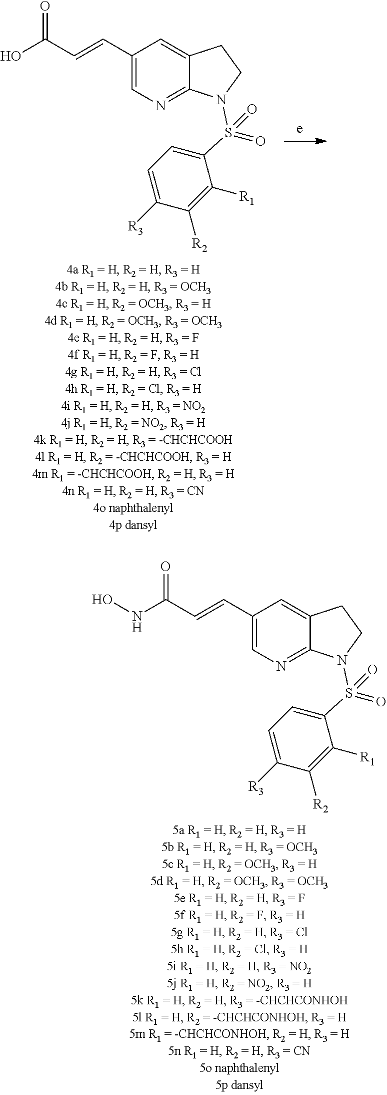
C12=CC(C=CC(O)=O)=CN=C1N(S(C1=CC=C([R3])C([R2])=C1[R1])(=O)=O)CC2.C12=CC(C=CC(NO)=O)=CN=C1N(S(C1=CC=C([R3])C([R2])=C1[R1])(=O)=O)CC2
